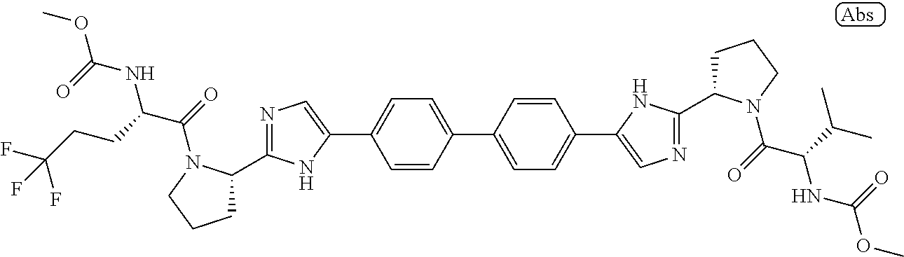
C1=CC(C2=CC=C(C3=CN=C(C4CCCN4C(=O)C(C(C)C)NC(=O)OC)N3)C=C2)=CC=C1C1=CN=C(C2CCCN2C(C(NC(OC)=O)CCC(F)(F)F)=O)N1
